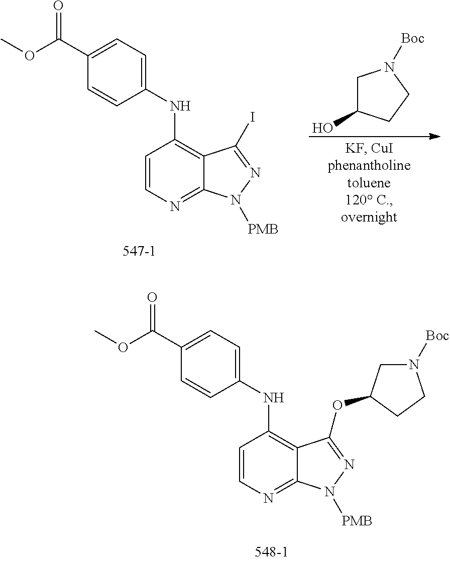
C1=CN=C2C(=C1NC1=CC=C(C(OC)=O)C=C1)C(OC1CN([Boc])CC1)=NN2[PMB].C1=CN=C2C(=C1NC1=CC=C(C(OC)=O)C=C1)C(I)=NN2[PMB].C1C(O)CCN1[Boc]
